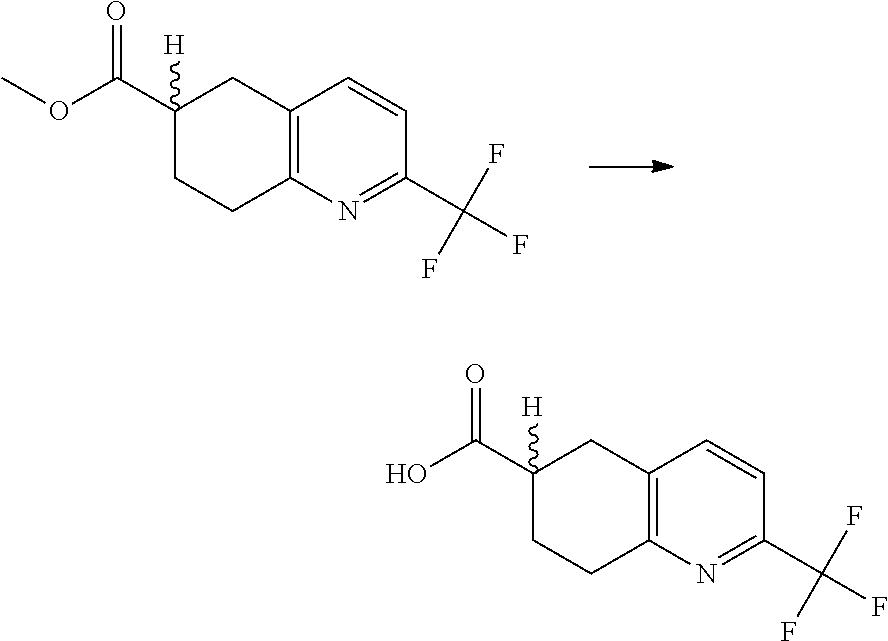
C12=C(N=C(C(F)(F)F)C=C1)CCC(C(OC)=O)([H])C2.C12=C(N=C(C(F)(F)F)C=C1)CCC(C(O)=O)([H])C2
